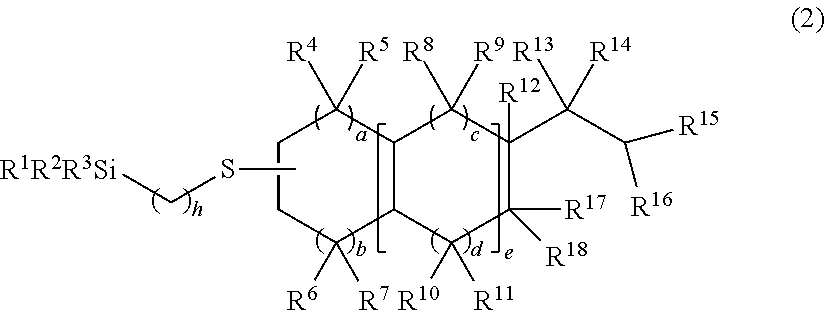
C1CC([R6])([R7])C2C(C1([R4])[R5])C([R8])([R9])C(C(C([R16])[R15])([R13])[R14])([R12])C([R18])([R17])C2([R10])[R11].CSC[R1R2R3Si]
